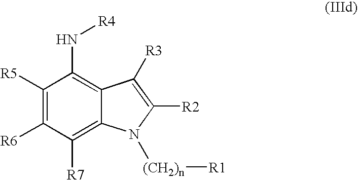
C1([R5])=C([R6])C([R7])=C2C(=C1N[R4])C([R3])=C([R2])N2[(CH2)n][R1]
